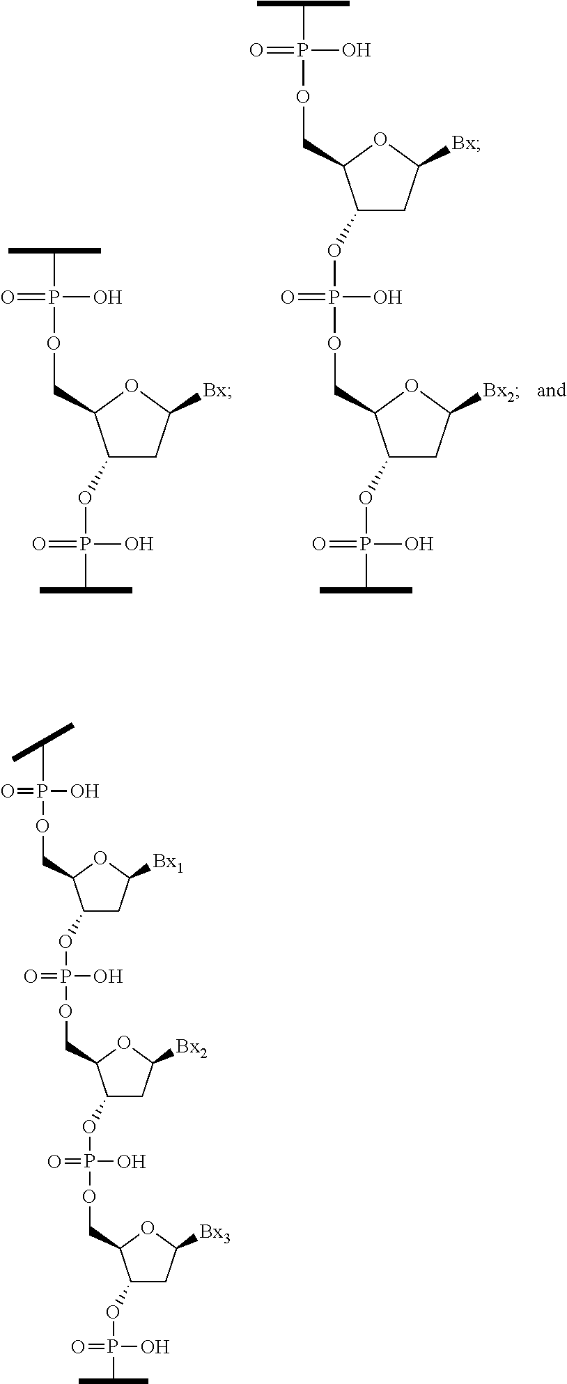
C1(OP(O)(=O)C(C)C)CC([Bx])OC1COP(=O)(O)C(C)C.C1(OP(O)(=O)C(C)C)CC([Bx2])OC1COP(OC1CC([Bx])OC1COP(=O)(O)C(C)C)(O)=O.C1(OP(O)(=O)C(C)C)CC([Bx3])OC1COP(OC1CC([Bx2])OC1COP(=O)(O)OC1CC([Bx1])OC1COP(=O)(O)C(C)C)(O)=O
